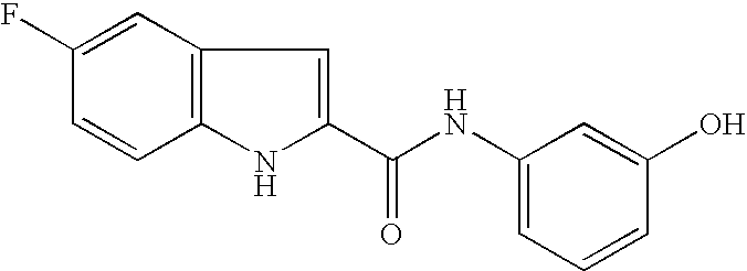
C1=C(F)C=CC2=C1C=C(C(NC1=CC=CC(O)=C1)=O)N2
